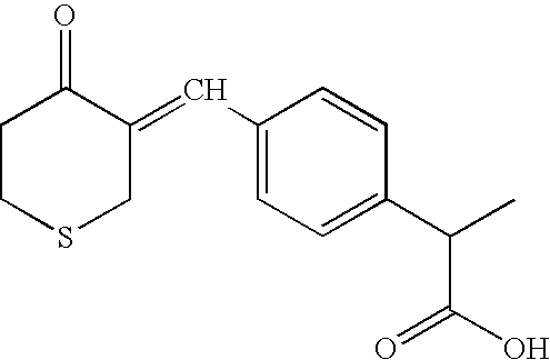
C1CSCC(=CC2=CC=C(C(C)C(O)=O)C=C2)C1=O
